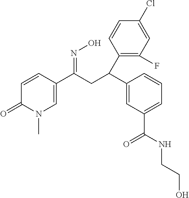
C1(C(CC(C2=CN(C)C(=O)C=C2)=NO)C2=C(F)C=C(Cl)C=C2)=CC(C(=O)NCCO)=CC=C1
